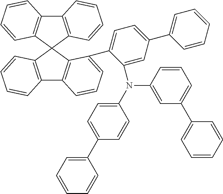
C12=C(C3(C4=C1C=CC=C4)C1=C(C4=C3C(C3=CC=C(C5=CC=CC=C5)C=C3N(C3=CC=C(C5=CC=CC=C5)C=C3)C3=CC(C5=CC=CC=C5)=CC=C3)=CC=C4)C=CC=C1)C=CC=C2
